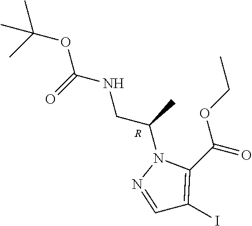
CC(OC(NCC(N1N=CC(I)=C1C(=O)OCC)C)=O)(C)C.[R]
